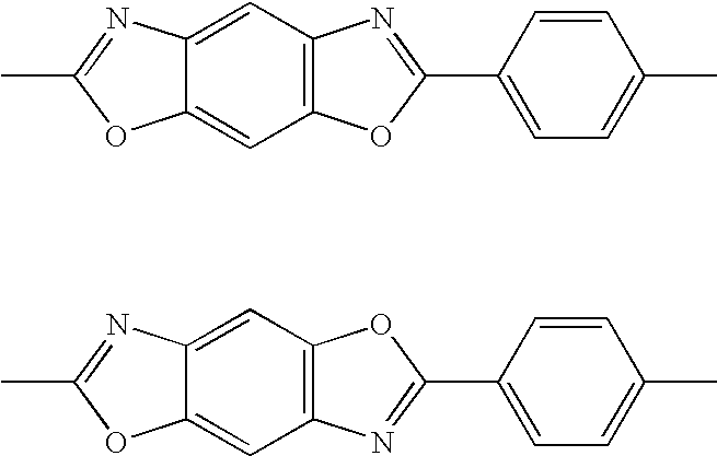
C12=CC3=C(C=C1OC(C)=N2)OC(C1=CC=C(C)C=C1)=N3.C12=CC3=C(C=C1OC(C)=N2)N=C(C1=CC=C(C)C=C1)O3
